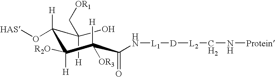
OC(C([H])(O[HAS])C([H])([R2O])C(C(N[L1][D][L2]CN[Protein])=O)([H])[OR3])([H])C[OR1]
